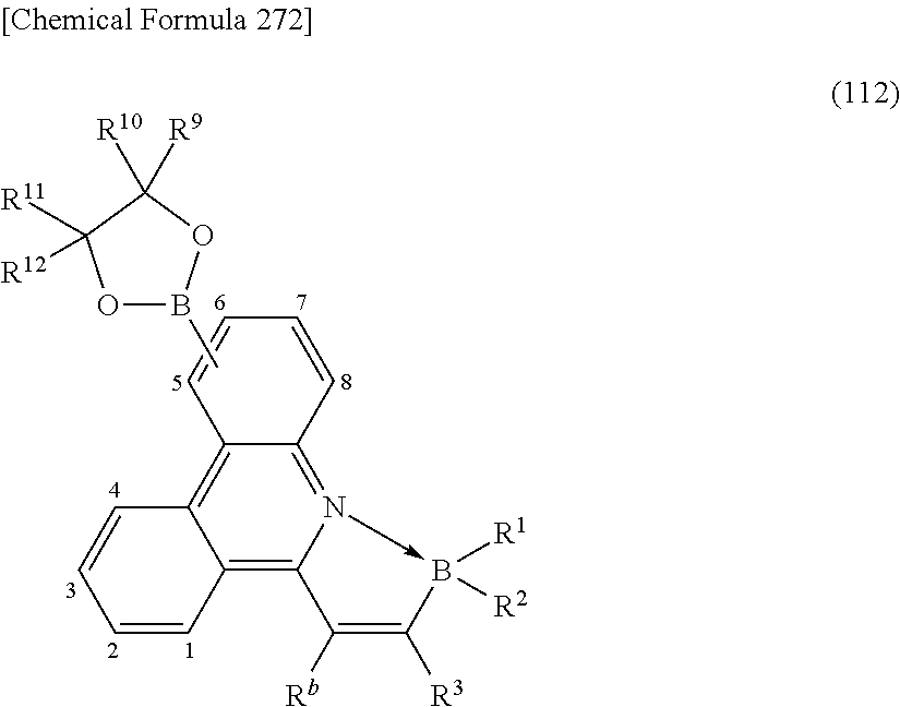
C12=C3N(->B([R1])([R2])C([R3])=C3[Rb])=C3C(=C1C=CC=C2)C=CC=C3.CB1OC([R11])([R12])C([R9])([R10])O1
